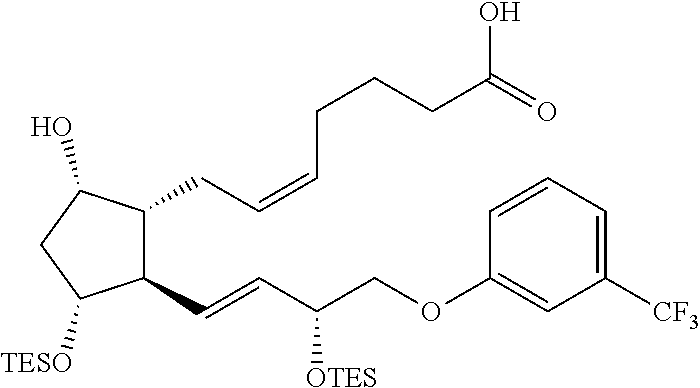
C1(C=CC(COC2=CC([CF3])=CC=C2)[OTES])C(CC=CCCCC(=O)O)C(O)CC1[TESO]
